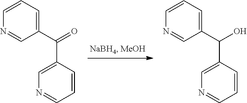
C1(C(=O)C2=CN=CC=C2)=CC=CN=C1.C1(C(O)C2=CN=CC=C2)=CC=CN=C1
